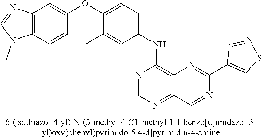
C12=C(C=CC(OC3=CC=C(NC4=C5C(=NC=N4)C=NC(C4=CSN=C4)=N5)C=C3C)=C1)N(C)C=N2
